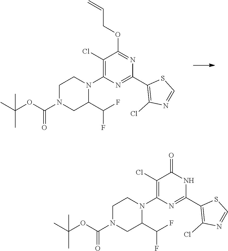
N1C(C2=C(Cl)N=CS2)=NC(N2CCN(C(OC(C)(C)C)=O)CC2C(F)F)=C(Cl)C1=O.N1=C(OCC=C)C(Cl)=C(N2CCN(C(OC(C)(C)C)=O)CC2C(F)F)N=C1C1=C(Cl)N=CS1
